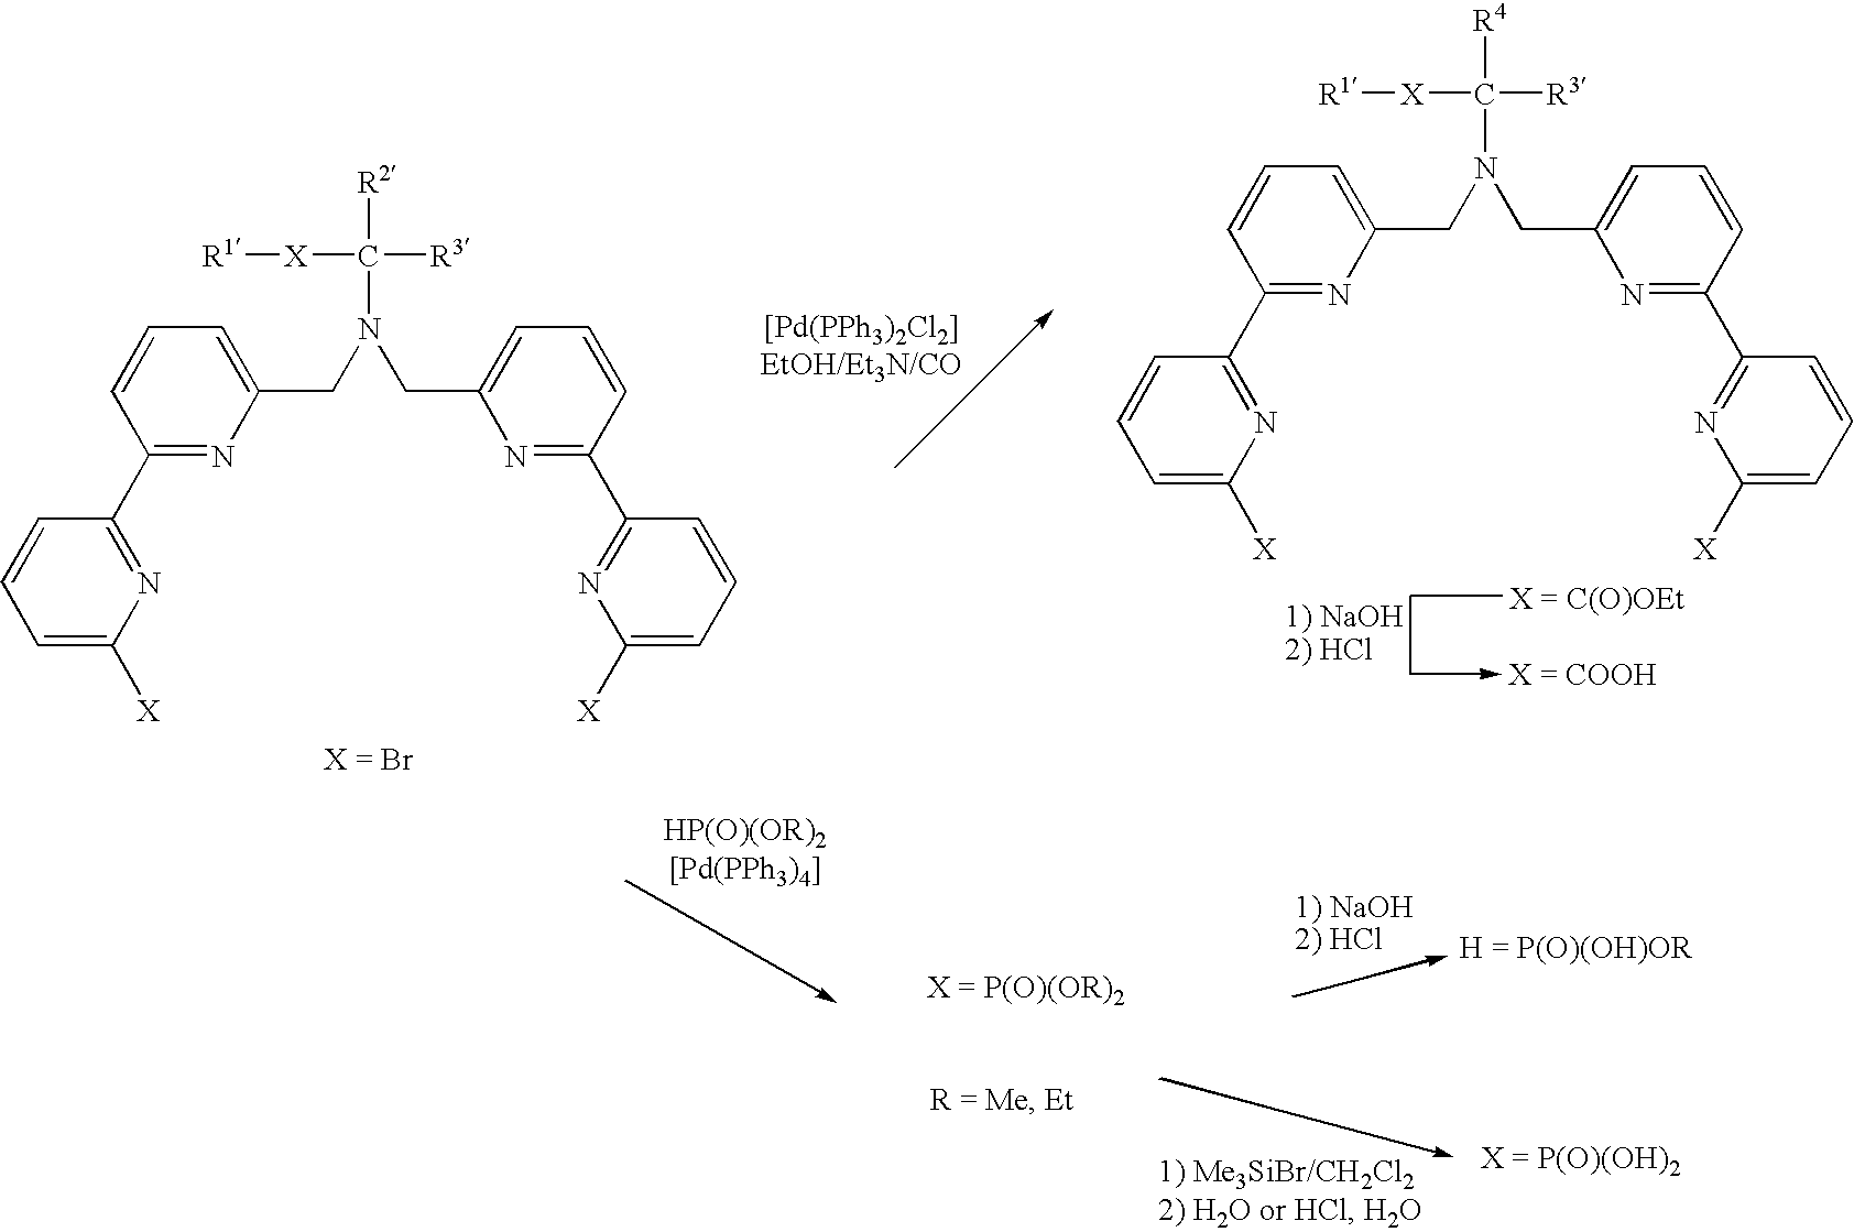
C1=CC=C([X])N=C1C1=NC(CN(CC2=CC=CC(C3=NC([X])=CC=C3)=N2)C([R2])([R3])[X][R1])=CC=C1.C1=CC=C([X])N=C1C1=NC(CN(CC2=CC=CC(C3=NC([X])=CC=C3)=N2)C([R4])([R3])[X][R1])=CC=C1
